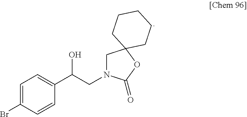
C1=C(Br)C=CC(C(CN2CC3(OC2=O)CCCCC3)O)=C1
